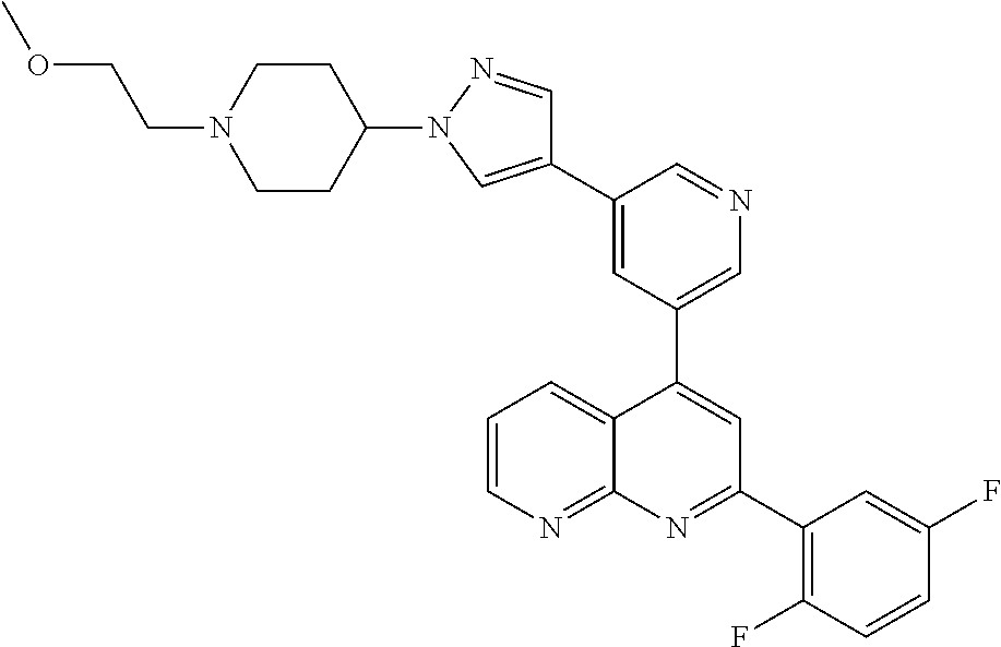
C1=C(C2=CN(C3CCN(CCOC)CC3)N=C2)C=NC=C1C1=CC(C2=C(F)C=CC(F)=C2)=NC2=NC=CC=C12
